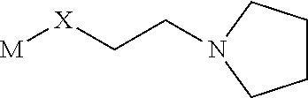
[M][X]CCN1CCCC1
